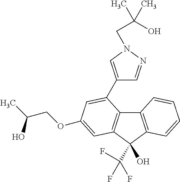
C12=C(C(C(F)(F)F)(O)C3=C1C(C1=CN(CC(O)(C)C)N=C1)=CC(OCC(C)O)=C3)C=CC=C2
